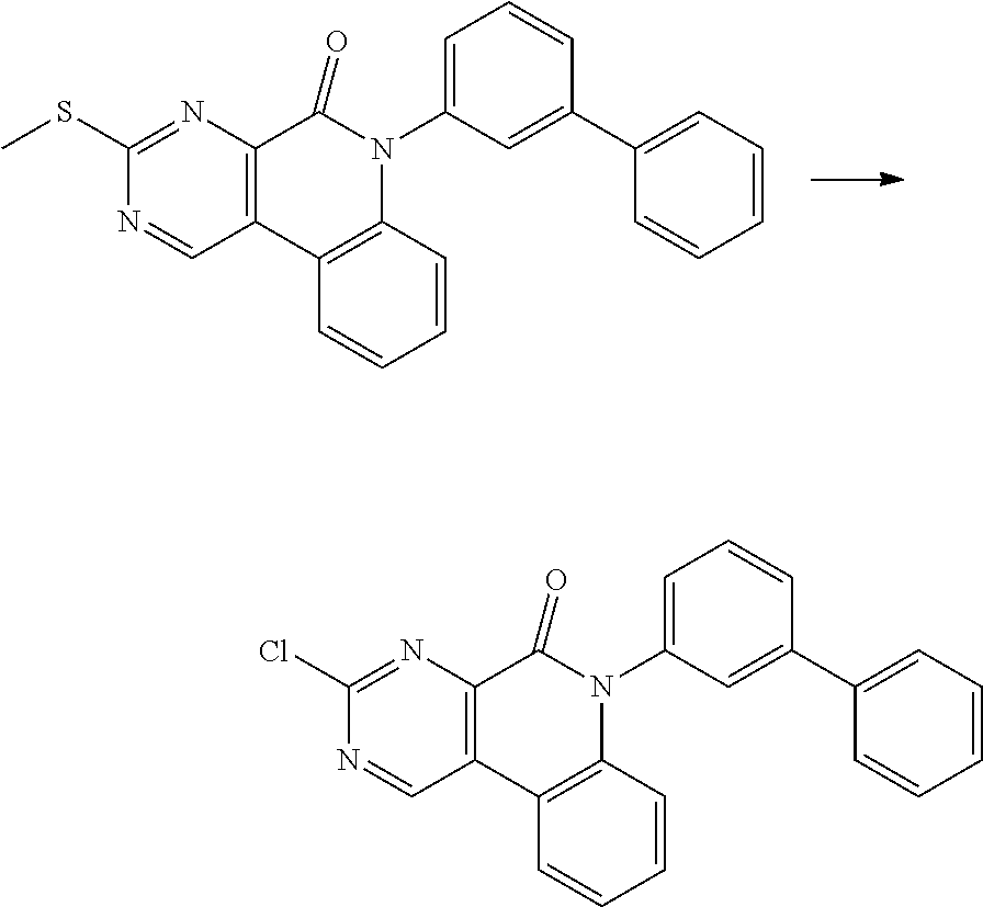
N1=CC2=C(N=C1Cl)C(=O)N(C1=CC=CC(C3=CC=CC=C3)=C1)C1=C2C=CC=C1.N1=CC2=C(N=C1SC)C(=O)N(C1=CC=CC(C3=CC=CC=C3)=C1)C1=C2C=CC=C1
